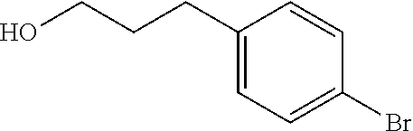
OCCCC1=CC=C(Br)C=C1
